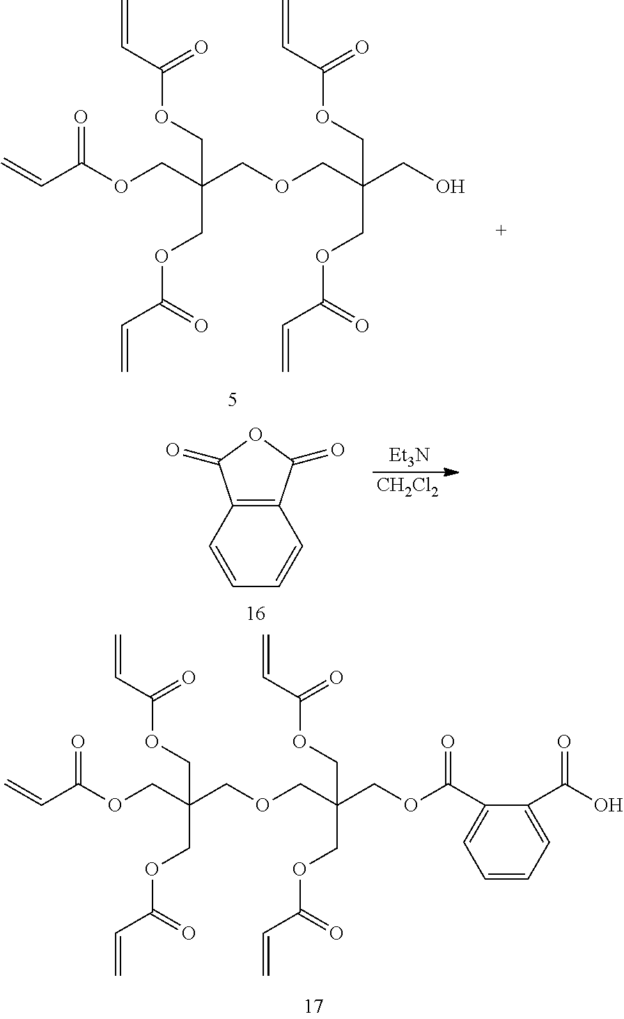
C=CC(OCC(COCC(CO)(COC(C=C)=O)COC(C=C)=O)(COC(C=C)=O)COC(C=C)=O)=O.C1=CC2=C(C=C1)C(=O)OC2=O.[Et3N].[CH2Cl2].C=CC(OCC(COCC(COC(C1=CC=CC=C1C(O)=O)=O)(COC(C=C)=O)COC(C=C)=O)(COC(C=C)=O)COC(C=C)=O)=O
